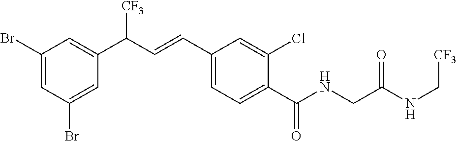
C1=C(Br)C=C(C(C=CC2=CC=C(C(NCC(NC[CF3])=O)=O)C(Cl)=C2)[CF3])C=C1Br
